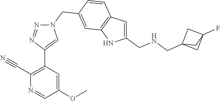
C1(C#N)=C(C2=CN(CC3=CC4=C(C=C3)C=C(CNCC35CC(F)(C3)C5)N4)N=N2)C=C(OC)C=N1
